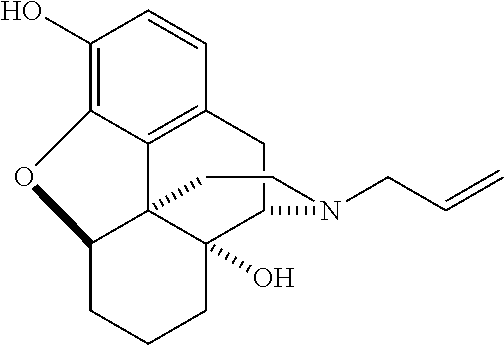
C1(O)=C2C3=C(C=C1)CC1C4(O)C3(C(CCC4)O2)CCN1CC=C
